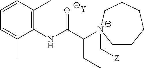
[Y].C1=C(C)C(NC(C([N+]2(C[Z])CCCCCC2)CC)=O)=C(C)C=C1
